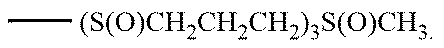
C[(S(O)CH2CH2CH2)3S(O)CH3]
